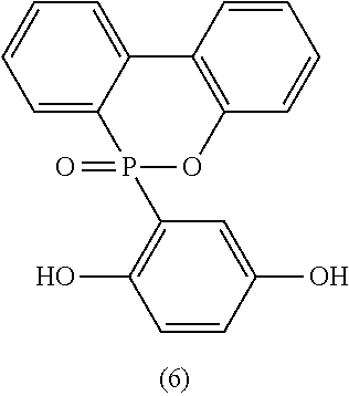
C1=C2C(=CC=C1)C1=C(C=CC=C1)OP2(=O)C1=C(O)C=CC(O)=C1
